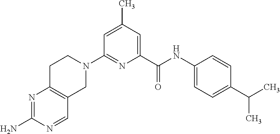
C1=C(C)C=C(C(NC2=CC=C(C(C)C)C=C2)=O)N=C1N1CCC2=C(C1)C=NC(N)=N2
